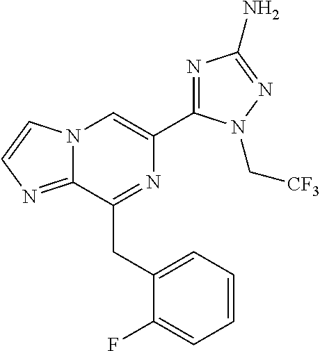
N12C(=NC=C1)C(CC1=CC=CC=C1F)=NC(C1=NC(N)=NN1C[CF3])=C2
